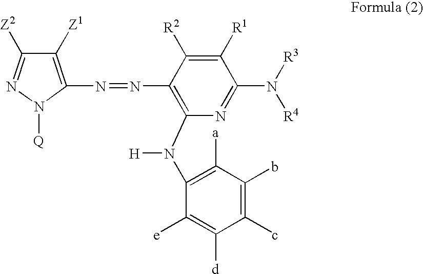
N(=NC1=C(N(C2=C([a])C(b)=C(c)C([d])=C2[e])[H])N=C(N([R3])[R4])C([R1])=C1[R2])C1=C([Z1])C([Z2])=NN1[Q]
